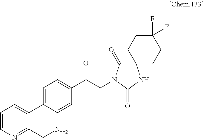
C1=C(C2=CC=CN=C2CN)C=CC(C(CN2C(=O)C3(CCC(F)(F)CC3)NC2=O)=O)=C1
